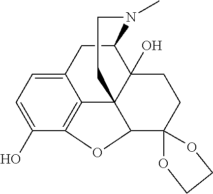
C12=CC=C(O)C3=C1C14C(O)(C(C2)N(C)CCC1)CCC1(C4O3)OCCO1
